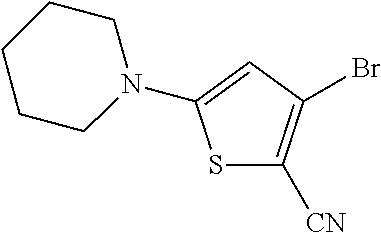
S1C([CN])=C(Br)C=C1N1CCCCC1
